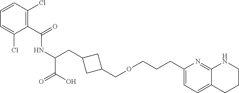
C(C1=C(Cl)C=CC=C1Cl)(=O)NC(CC1CC(COCCCC2=CC=C3C(=N2)NCCC3)C1)C(=O)O
